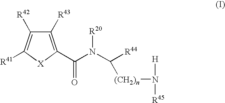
C1([R43])=C(C(N(C([R44])[(CH2)n]N([H])[R45])[R20])=O)[X]C([R41])=C1[R42]
